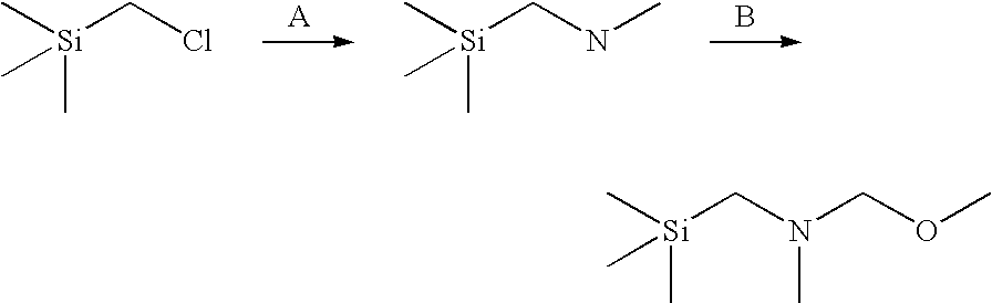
B.C[Si](C)(C)CCl.C[Si](C)(C)CNC.C[Si](C)(C)CN(COC)C
